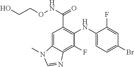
C1=C2C(=C(F)C(NC3=CC=C(Br)C=C3F)=C1C(NOCCO)=O)N=CN2C
